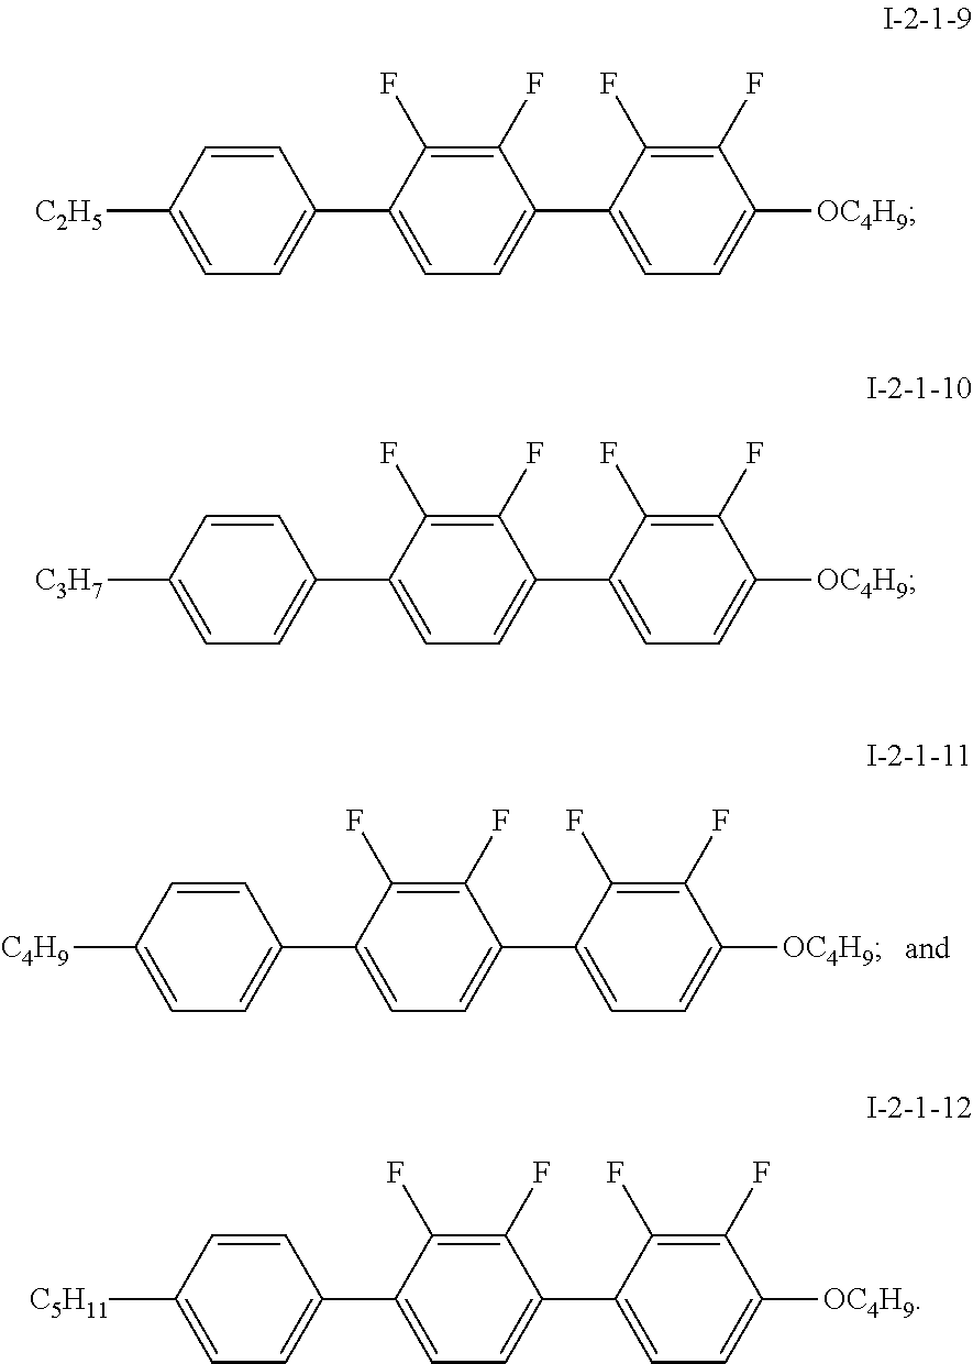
C1=CC([C4H9])=CC=C1C1=CC=C(C2=CC=C([OC4H9])C(F)=C2F)C(F)=C1F.C1=CC([C2H5])=CC=C1C1=CC=C(C2=CC=C([OC4H9])C(F)=C2F)C(F)=C1F.C1=CC([C3H7])=CC=C1C1=CC=C(C2=CC=C([OC4H9])C(F)=C2F)C(F)=C1F.C1=CC([C5H11])=CC=C1C1=CC=C(C2=CC=C([OC4H9])C(F)=C2F)C(F)=C1F
